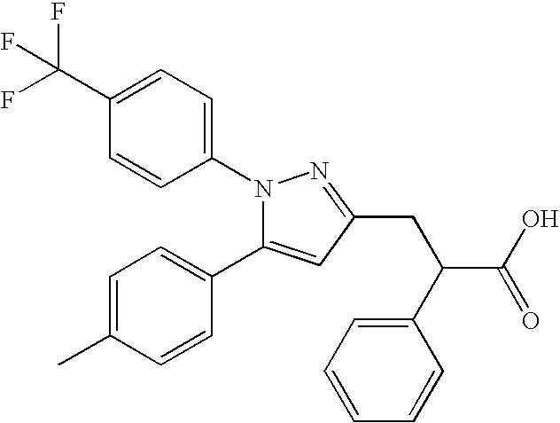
C1(C(F)(F)F)=CC=C(N2C(C3=CC=C(C)C=C3)=CC(CC(C(O)=O)C3=CC=CC=C3)=N2)C=C1
